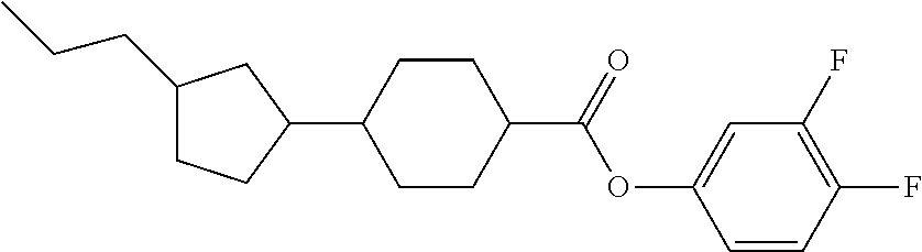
C1(CCC)CCC(C2CCC(C(OC3=CC(F)=C(F)C=C3)=O)CC2)C1
